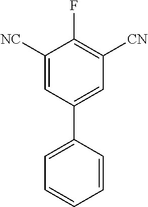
C1([NC])=CC(C2=CC=CC=C2)=CC([CN])=C1F
